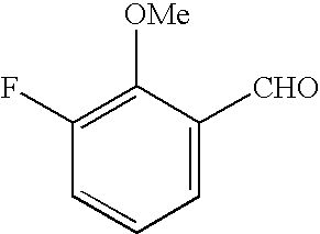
C1(F)=C([OMe])C([CHO])=CC=C1
